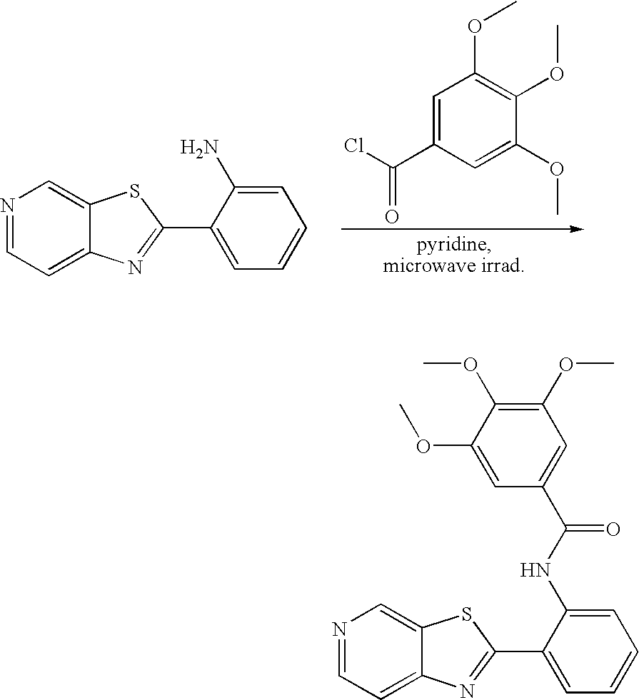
N1=CC=C2C(=C1)SC(C1=CC=CC=C1NC(=O)C1=CC(OC)=C(OC)C(OC)=C1)=N2.N1=CC=C2C(=C1)SC(C1=CC=CC=C1N)=N2.C1=C(C(Cl)=O)C=C(OC)C(OC)=C1OC
